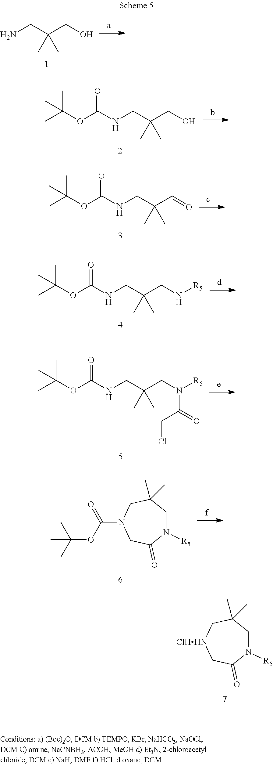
[ClHHN]1CC(=O)N([R5])CC(C)(C)C1.NCC(CO)(C)C.N(CC(CO)(C)C)C(OC(C)(C)C)=O.N(CC(C=O)(C)C)C(OC(C)(C)C)=O.N(CC(CN[R5])(C)C)C(OC(C)(C)C)=O.N(CC(CN([R5])C(=O)CCl)(C)C)C(OC(C)(C)C)=O.CC(OC(N1CC(=O)N([R5])CC(C)(C)C1)=O)(C)C
